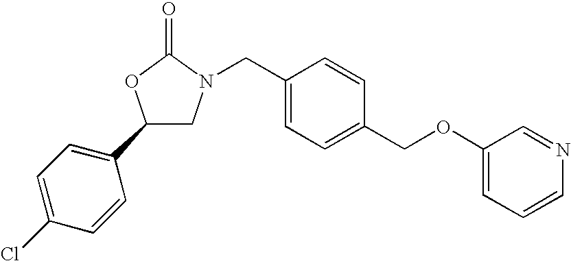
C1(C2=CC=C(Cl)C=C2)CN(CC2=CC=C(COC3=CC=CN=C3)C=C2)C(=O)O1
